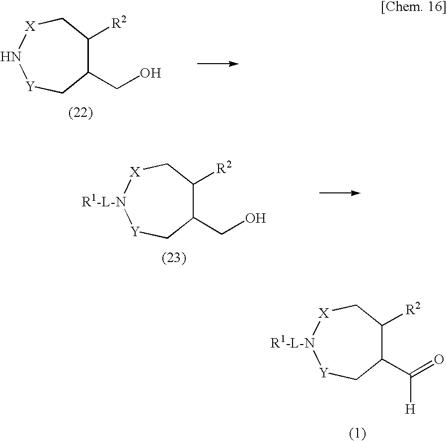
C1(CO)C([R2])C[X]N[Y]C1.C1(CO)C([R2])C[X][R1-L-N][Y]C1.C1(C(=O)[H])C([R2])C[X][R1-L-N][Y]C1
